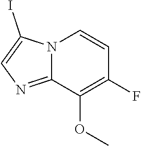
N12C(=NC=C1I)C(OC)=C(F)C=C2
